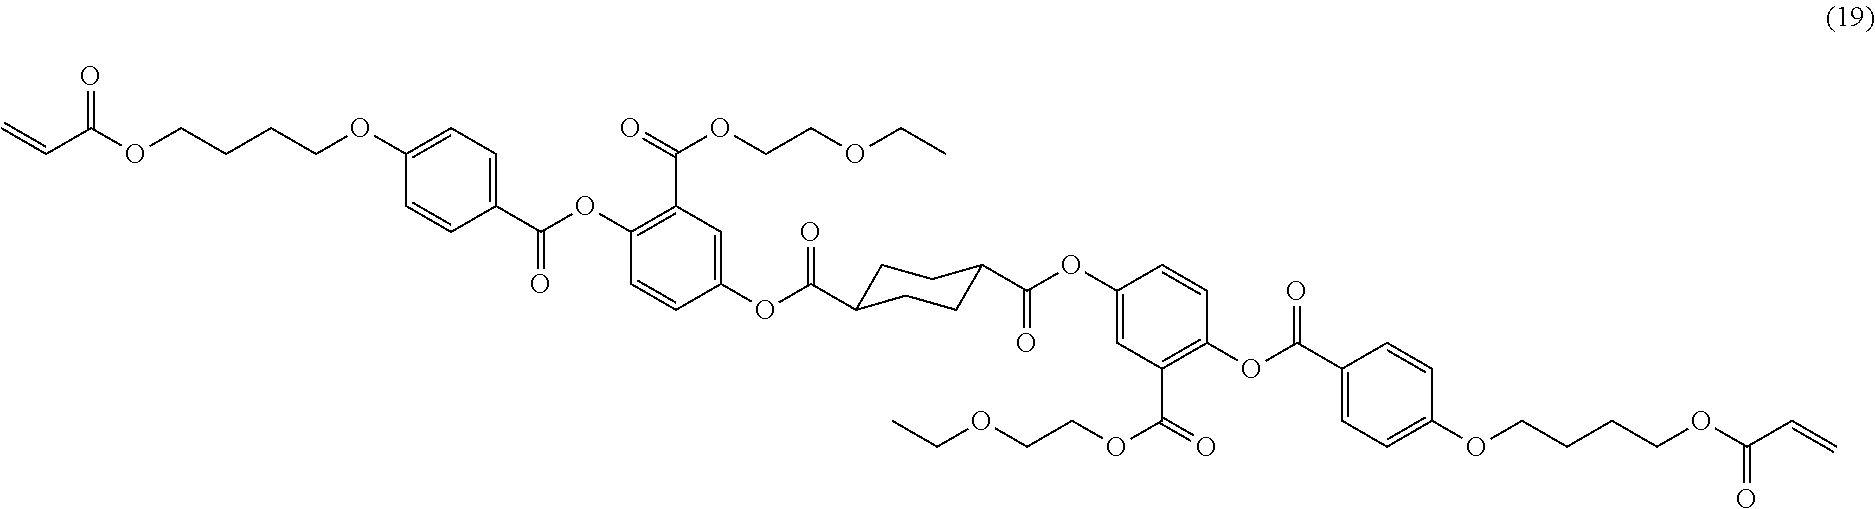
C1CC(C(OC2=CC(C(=O)OCCOCC)=C(OC(C3=CC=C(OCCCCOC(C=C)=O)C=C3)=O)C=C2)=O)CCC1C(OC1=CC(C(=O)OCCOCC)=C(OC(C2=CC=C(OCCCCOC(C=C)=O)C=C2)=O)C=C1)=O
